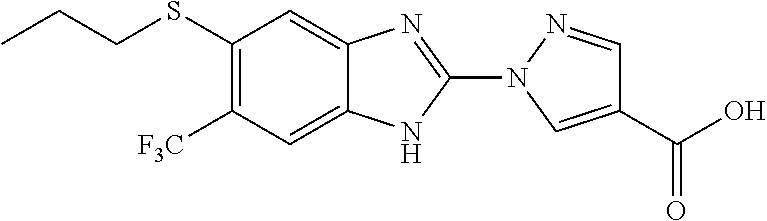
N1(C2=NC3=CC(SCCC)=C([F3C])C=C3N2)N=CC(C(=O)O)=C1
